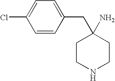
C1CNCCC1(N)CC1=CC=C(Cl)C=C1
